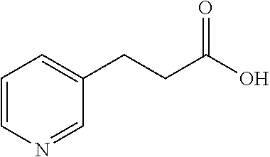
C1(CCC(O)=O)=CC=CN=C1
